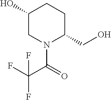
N1(C(C(F)(F)F)=O)C(CO)CCC(O)C1
